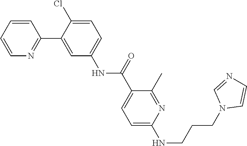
C1=NC=CN1CCCNC1=CC=C(C(NC2=CC=C(Cl)C(C3=NC=CC=C3)=C2)=O)C(C)=N1
